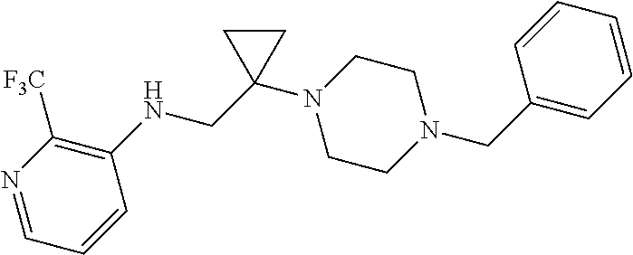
N1=CC=CC(NCC2(N3CCN(CC4=CC=CC=C4)CC3)CC2)=C1[F3C]
